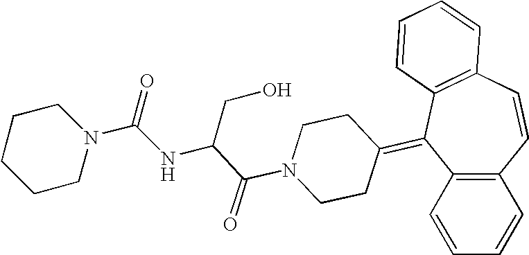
C1=CC=CC2=C1C(=C1CCN(C(C(NC(N3CCCCC3)=O)CO)=O)CC1)C1=C(C=C2)C=CC=C1
